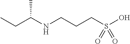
C(CCS(O)(=O)=O)NC(CC)C
